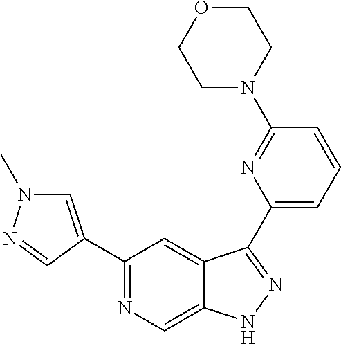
C1(C2=CN(C)N=C2)=NC=C2C(=C1)C(C1=CC=CC(N3CCOCC3)=N1)=NN2
